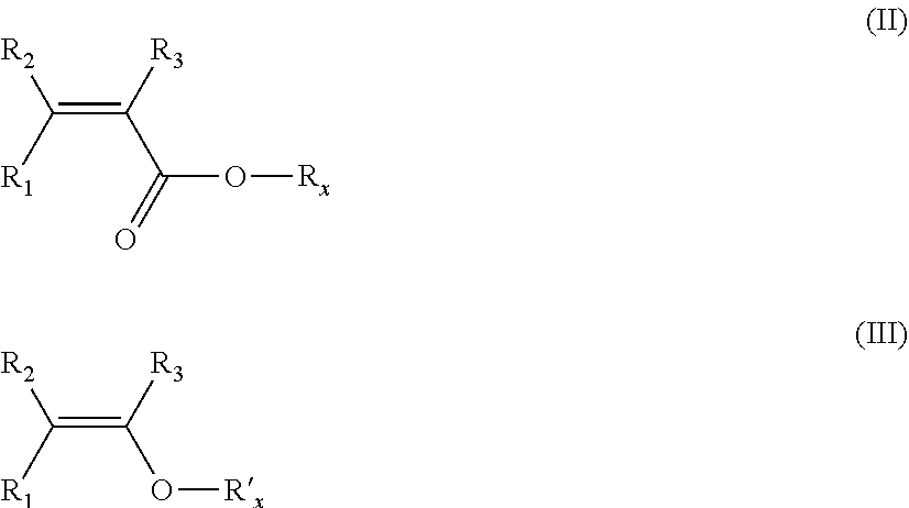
C(=C(C(O[Rx])=O)[R3])([R1])[R2].C(=C(O[Rx])[R3])([R1])[R2]
